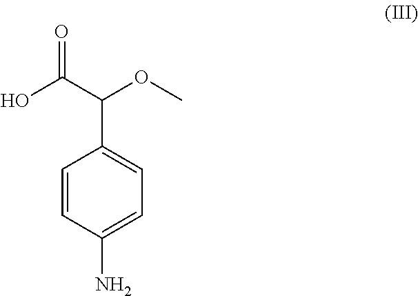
C1=CC(N)=CC=C1C(C(=O)O)OC
